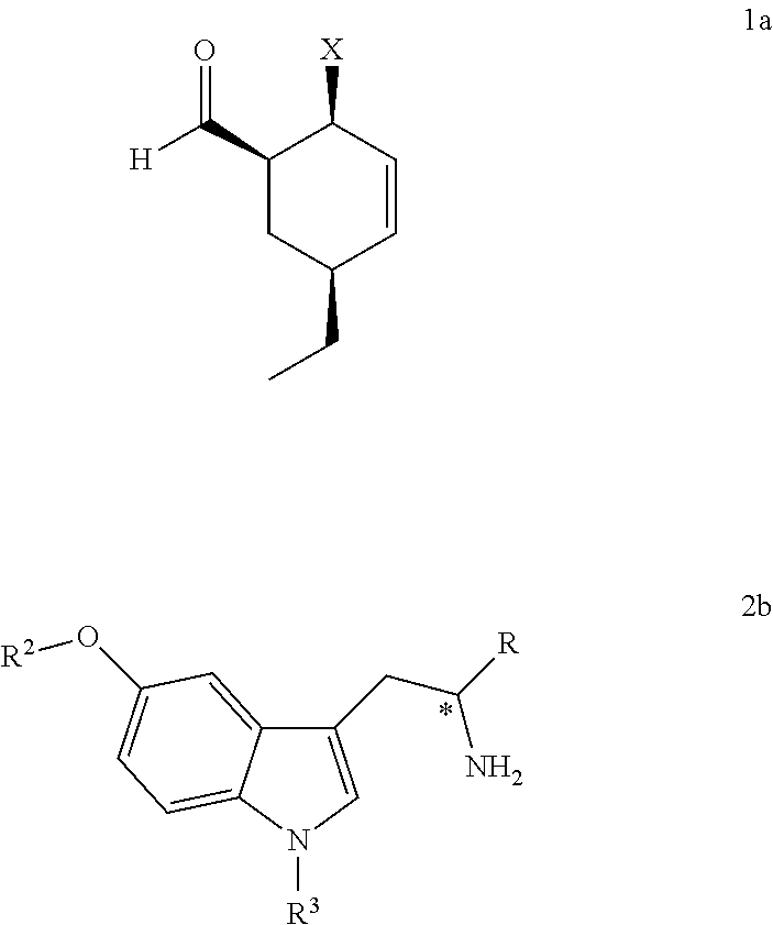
C1(CC(N)[R])=CN([R3])C2=CC=C(O[R2])C=C12.C1(C(=O)[H])CC(CC)C=CC1[X]
